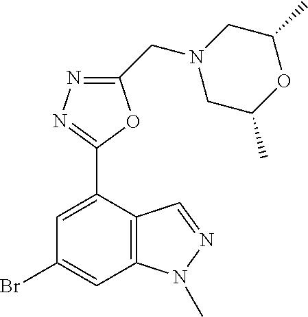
C1(Br)=CC2=C(C(C3=NN=C(CN4CC(C)OC(C)C4)O3)=C1)C=NN2C
